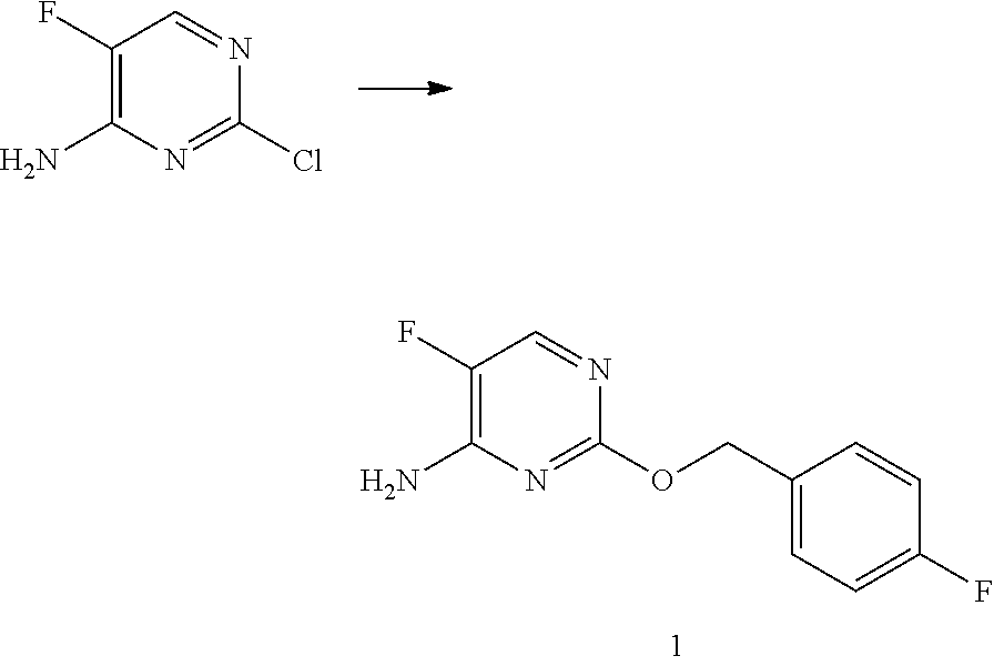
C1(F)=C(N)N=C(OCC2=CC=C(F)C=C2)N=C1.C1(F)=C(N)N=C(Cl)N=C1
